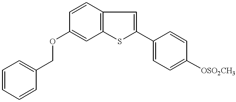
C1=CC2=C(C=C1OCC1=CC=CC=C1)SC(C1=CC=C([OSO2CH3])C=C1)=C2
